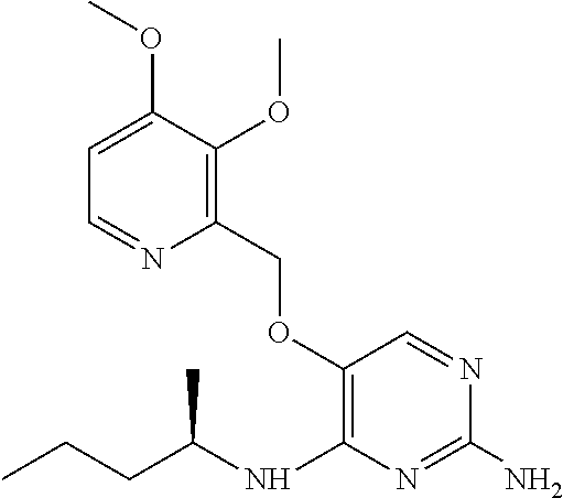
O(C1=C(NC(CCC)C)N=C(N)N=C1)CC1=C(OC)C(OC)=CC=N1
